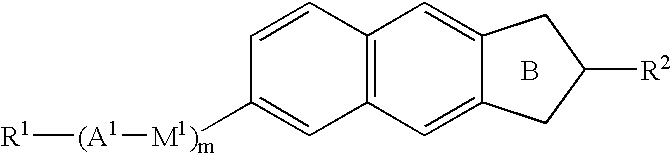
[R1][(A1][M1)m]C1=CC2=C(C=C1)C=C1C(=C2)CC([R2])C1.B
